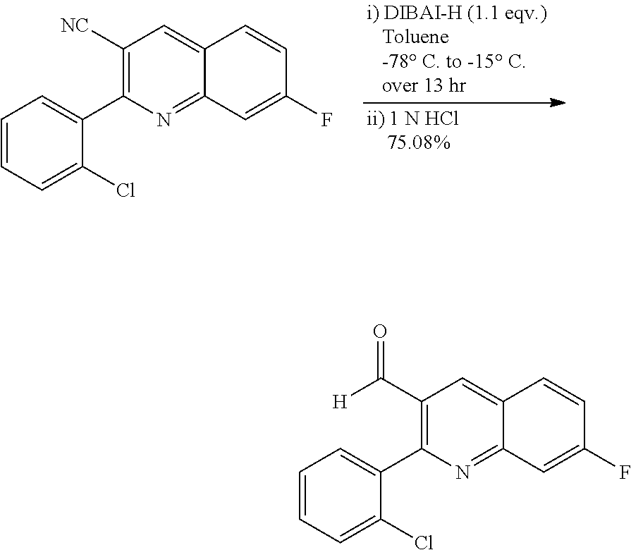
C1([NC])=C(C2=CC=CC=C2Cl)N=C2C(=C1)C=CC(F)=C2.C1(C([H])=O)=C(C2=CC=CC=C2Cl)N=C2C(=C1)C=CC(F)=C2
